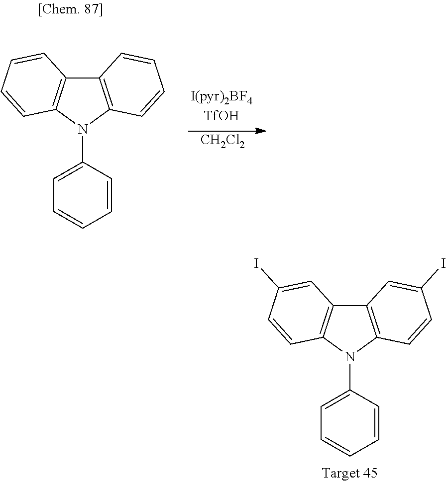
C12=C(N(C3=CC=CC=C3)C3=C1C=CC=C3)C=CC=C2.[CH2Cl2].C12=C(N(C3=CC=CC=C3)C3=C1C=C(I)C=C3)C=CC(I)=C2
